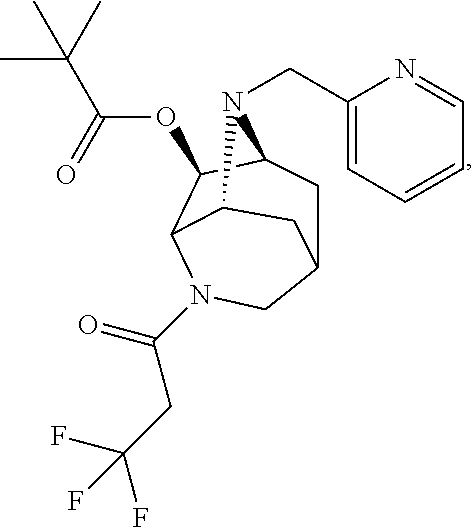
C1(CN2C3CC4CN(C(CC(F)(F)F)=O)C(C3OC(C(C)(C)C)=O)C2C4)=CC=CC=N1
